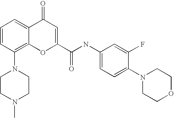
C1=CC(N2CCN(C)CC2)=C2C(=C1)C(=O)C=C(C(=O)NC1=CC=C(N3CCOCC3)C(F)=C1)O2
